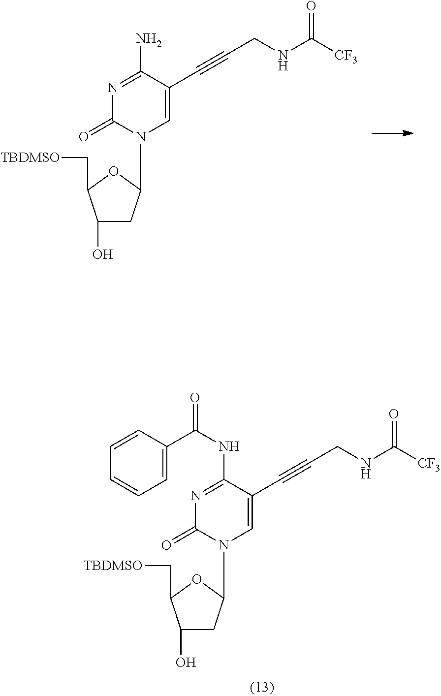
C1(O)CC(N2C=C(C#CCNC([CF3])=O)C(N)=NC2=O)OC1C[TBDMSO].C1(O)CC(N2C=C(C#CCNC([CF3])=O)C(NC(=O)C3=CC=CC=C3)=NC2=O)OC1C[TBDMSO]
